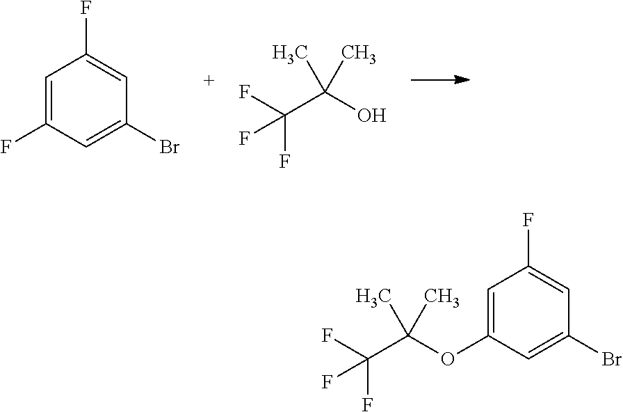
C1=C(F)C=C(Br)C=C1F.C(F)(F)(C(C)(C)O)F.C1(OC(C(F)(F)F)(C)C)=CC(F)=CC(Br)=C1
